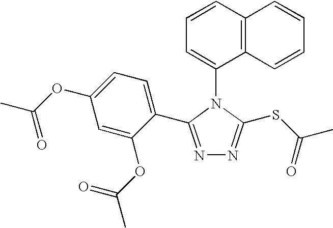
N1=C(C2=CC=C(OC(C)=O)C=C2OC(C)=O)N(C2=CC=CC3=C2C=CC=C3)C(SC(C)=O)=N1
